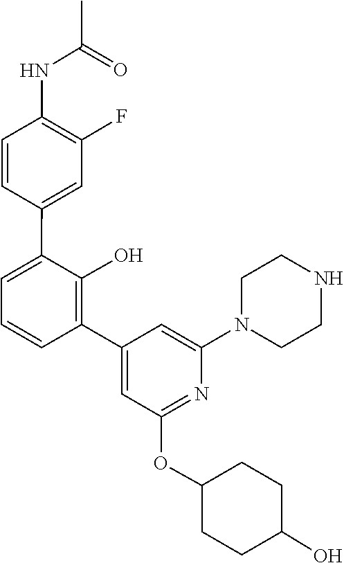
C1CN(C2=CC(C3=C(O)C(C4=CC(F)=C(NC(=O)C)C=C4)=CC=C3)=CC(OC3CCC(O)CC3)=N2)CCN1
